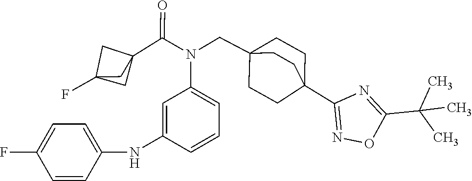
N(C(C12CC(F)(C1)C2)=O)(CC12CCC(C3=NOC(C(C)(C)C)=N3)(CC1)CC2)C1=CC=CC(NC2=CC=C(F)C=C2)=C1
